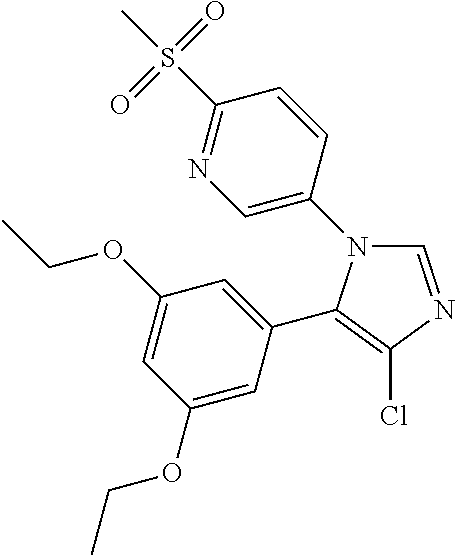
C1=C(N2C=NC(Cl)=C2C2=CC(OCC)=CC(OCC)=C2)C=CC(S(C)(=O)=O)=N1
